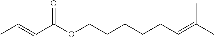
CC(=CCCC(CCOC(C(=CC)C)=O)C)C
